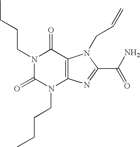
N1(CCCC)C(=O)N(CCCC)C2=C(C1=O)N(CC=C)C(C(N)=O)=N2
